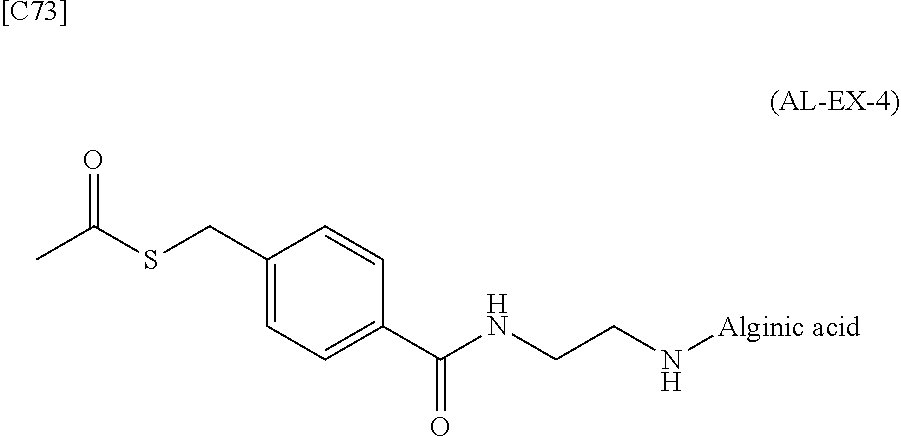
[[C73]].CC(SCC1=CC=C(C(NCCN[Alginic acid])=O)C=C1)=O
